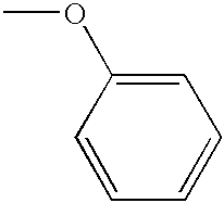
C1=C(OC)C=CC=C1
